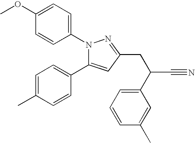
N1(C2=CC=C(OC)C=C2)C(C2=CC=C(C)C=C2)=CC(CC(C#N)C2=CC=CC(C)=C2)=N1
